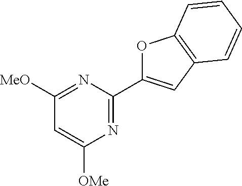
N1=C([MeO])C=C([OMe])N=C1C1=CC2=C(O1)C=CC=C2
